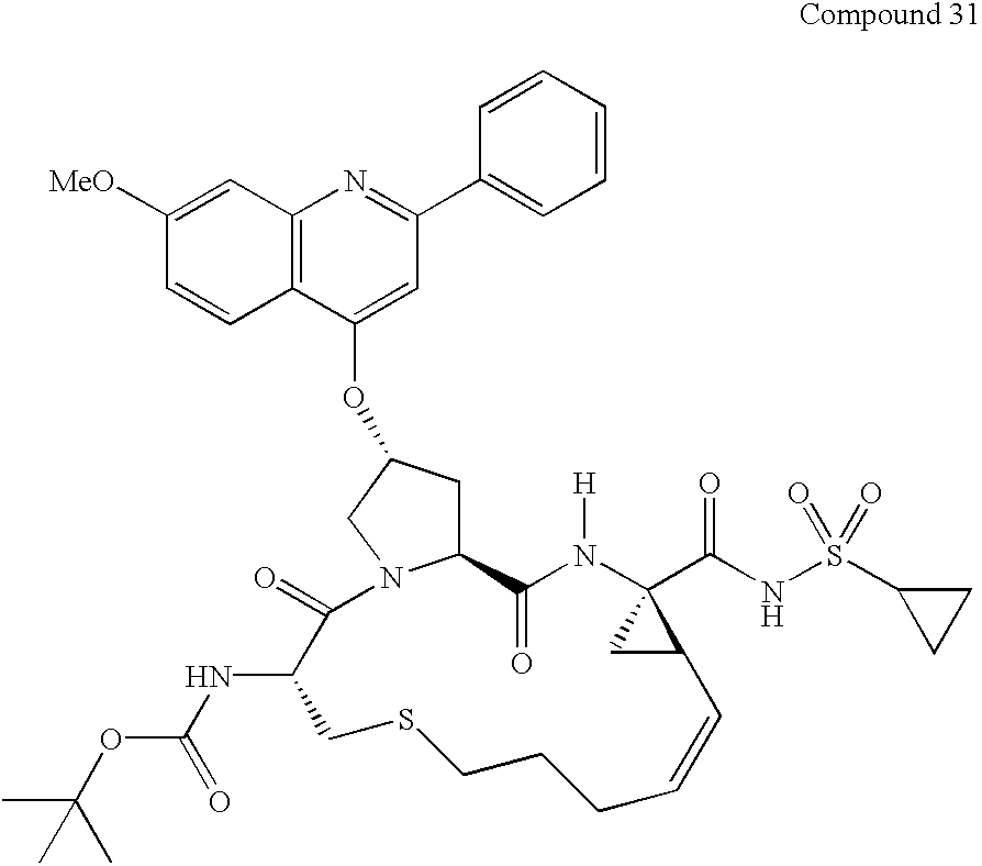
C12CC(OC3=CC(C4=CC=CC=C4)=NC4=C3C=CC([MeO])=C4)CN1C(=O)C(NC(=O)OC(C)(C)C)CSCCCC=CC1C(C(NS(C3CC3)(=O)=O)=O)(N([H])C2=O)C1
